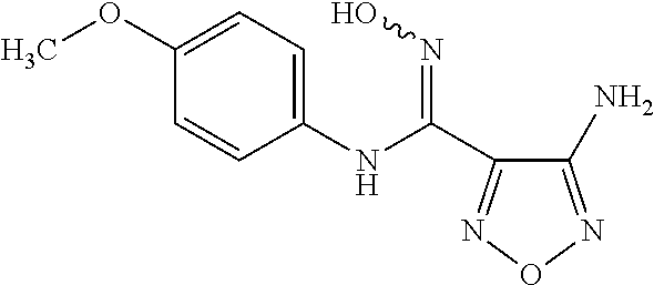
C1(OC)=CC=C(NC(C2=NON=C2N)=NO)C=C1
